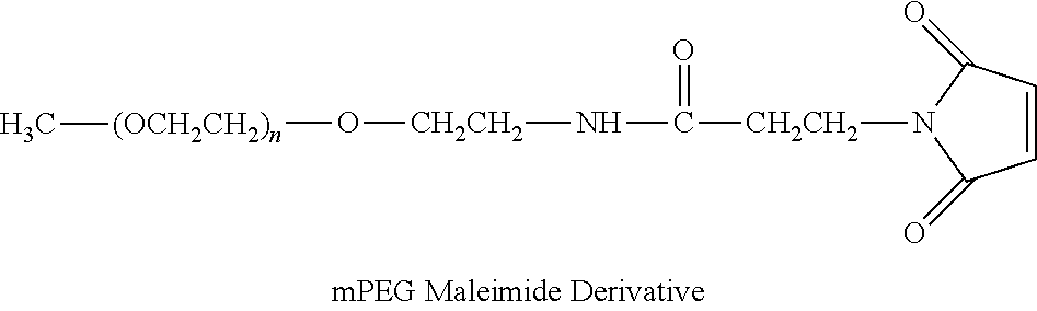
C1(=O)C=CC(=O)N1[CH2CH2]C(N[CH2CH2]O[(OCH2CH2)n]C)=O
